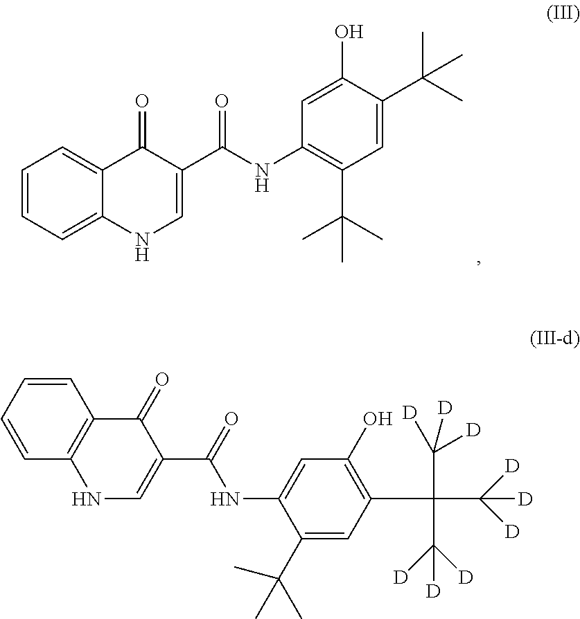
C1=CC=C2C(=C1)C(=O)C(C(NC1=C(C(C)(C)C)C=C(C(C)(C)C)C(O)=C1)=O)=CN2.C1=CC2=C(C=C1)C(=O)C(C(NC1=CC(O)=C(C(C([D])([D])[D])(C([D])([D])[D])C([D])([D])[D])C=C1C(C)(C)C)=O)=CN2
